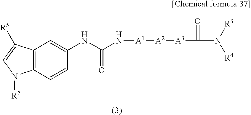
C12=C(C=CC(NC(N[A1][A2][A3]C(=O)N([R4])[R3])=O)=C1)N([R2])C=C2[R5]
